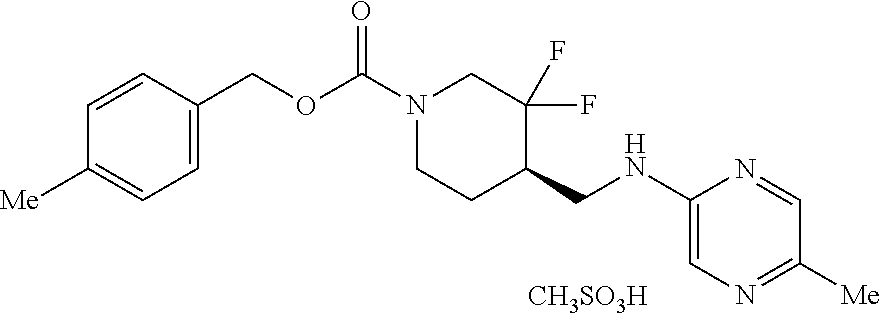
C1([Me])=NC=C(NCC2CCN(C(OCC3=CC=C([Me])C=C3)=O)CC2(F)F)N=C1.[CH3SO3H]
